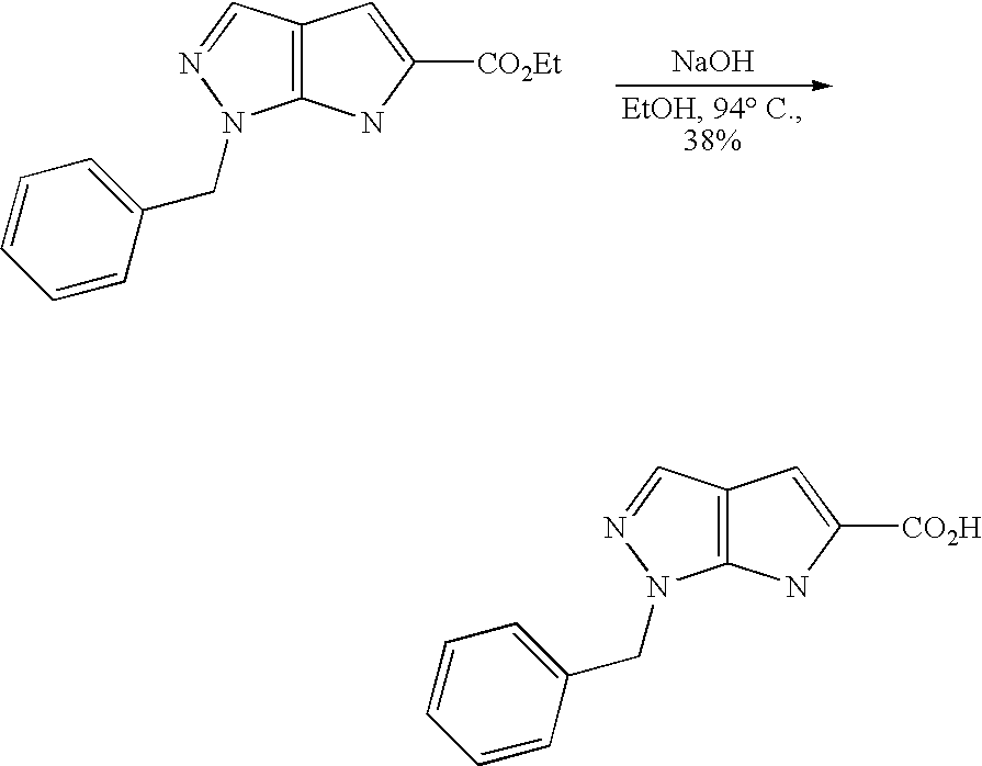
[NaOH].C1=CC=CC(CN2C3=C(C=N2)C=C([CO2Et])N3)=C1.C1=CC=CC(CN2C3=C(C=N2)C=C([CO2H])N3)=C1
